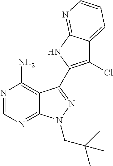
C12=C(N)N=CN=C1N(CC(C)(C)C)N=C2C1=C(Cl)C2=CC=CN=C2N1
